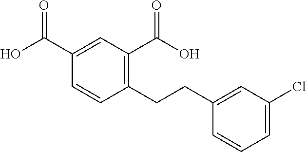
C1(C(O)=O)=CC(C(O)=O)=C(CCC2=CC(Cl)=CC=C2)C=C1
